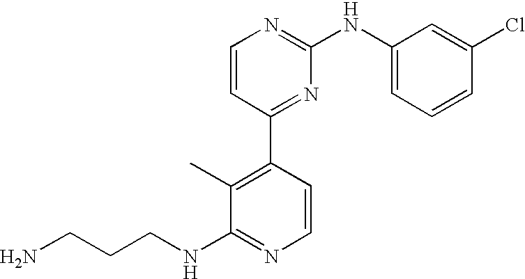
C1=CC(C2=C(C)C(NCCCN)=NC=C2)=NC(NC2=CC=CC(Cl)=C2)=N1
